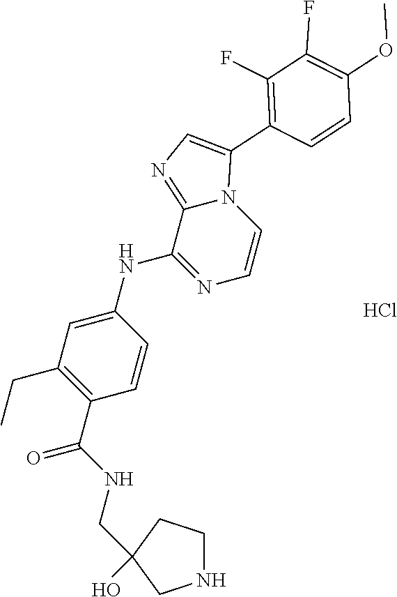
Cl.N12C(=NC=C1C1=C(F)C(F)=C(OC)C=C1)C(NC1=CC(CC)=C(C(NCC3(O)CCNC3)=O)C=C1)=NC=C2
